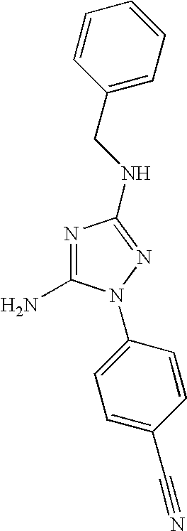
C1(N)=NC(NCC2=CC=CC=C2)=NN1C1=CC=C(C#N)C=C1
